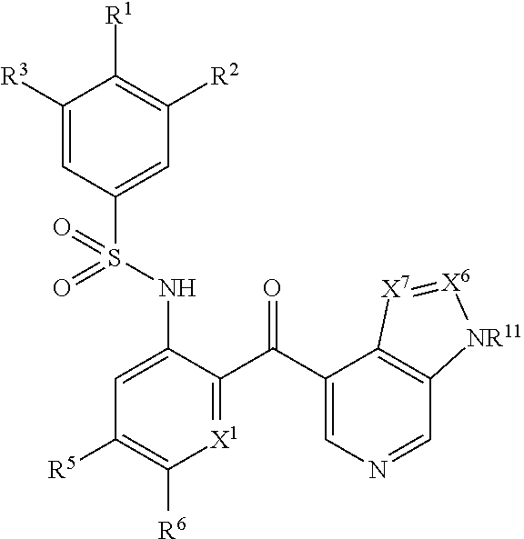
C1([R3])=CC(S(NC2=CC([R5])=C([R6])[X1]=C2C(C2=CN=CC3=C2[X7]=[X6][NR11]3)=O)(=O)=O)=CC([R2])=C1[R1]
